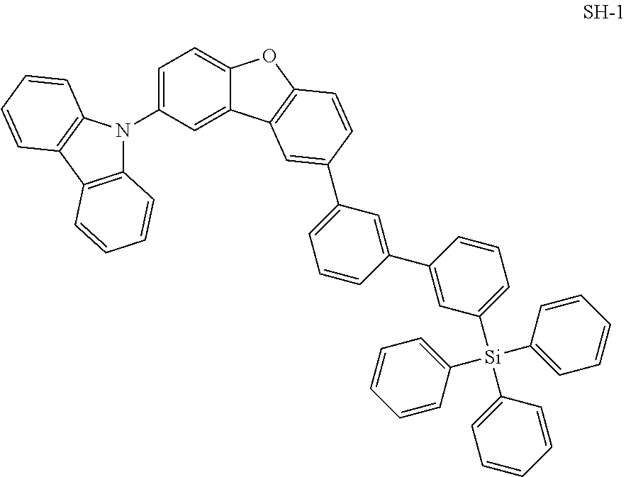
C1=C(N2C3=C(C4=C2C=CC=C4)C=CC=C3)C=C2C(=C1)OC1=C2C=C(C2=CC=CC(C3=CC([Si](C4=CC=CC=C4)(C4=CC=CC=C4)C4=CC=CC=C4)=CC=C3)=C2)C=C1
